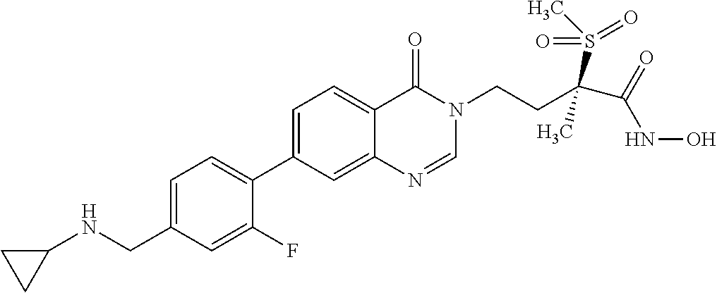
C1=C(CNC2CC2)C=C(F)C(C2=CC=C3C(=C2)N=CN(CCC(C(=O)NO)(S(C)(=O)=O)C)C3=O)=C1
